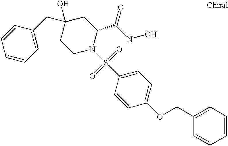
C1(O)(CC2=CC=CC=C2)CCN(S(C2=CC=C(OCC3=CC=CC=C3)C=C2)(=O)=O)C(C(NO)=O)C1
